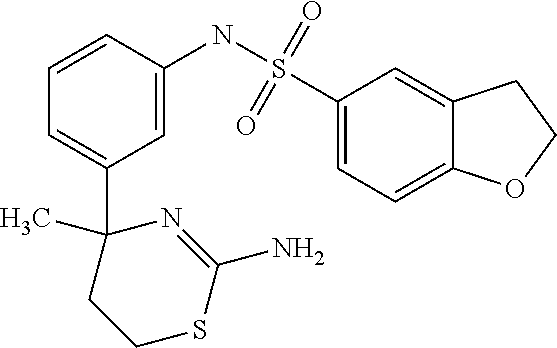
C1=C(NS(C2=CC=C3C(=C2)CCO3)(=O)=O)C=CC=C1C1(C)CCSC(N)=N1
